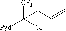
[CF3]C(Cl)([Pyd])CC=C
